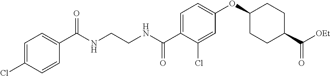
C1=C(C(NCCNC(C2=CC=C(Cl)C=C2)=O)=O)C(Cl)=CC(OC2CCC(C(=O)[OEt])CC2)=C1
